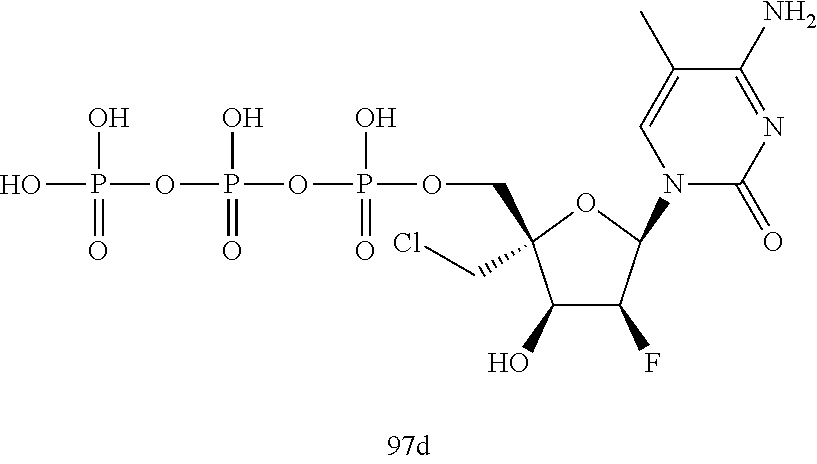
OP(O)(=O)OP(O)(=O)OP(O)(=O)OCC1(CCl)C(O)C(F)C(N2C(=O)N=C(N)C(C)=C2)O1
